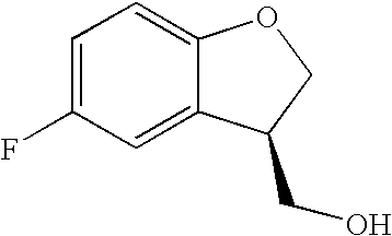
C1=C(F)C=C2C(=C1)OCC2CO
